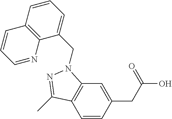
C1=CC(CC(=O)O)=CC2=C1C(C)=NN2CC1=CC=CC2=C1N=CC=C2
